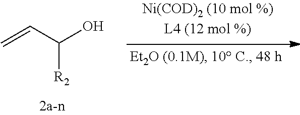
C=CC(O)[R2]
